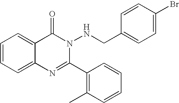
C1=CC=C2C(=C1)C(=O)N(NCC1=CC=C(Br)C=C1)C(C1=C(C)C=CC=C1)=N2
